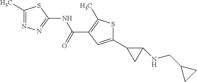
N(C(C1=C(C)SC(C2CC2NCC2CC2)=C1)=O)C1=NN=C(C)S1
